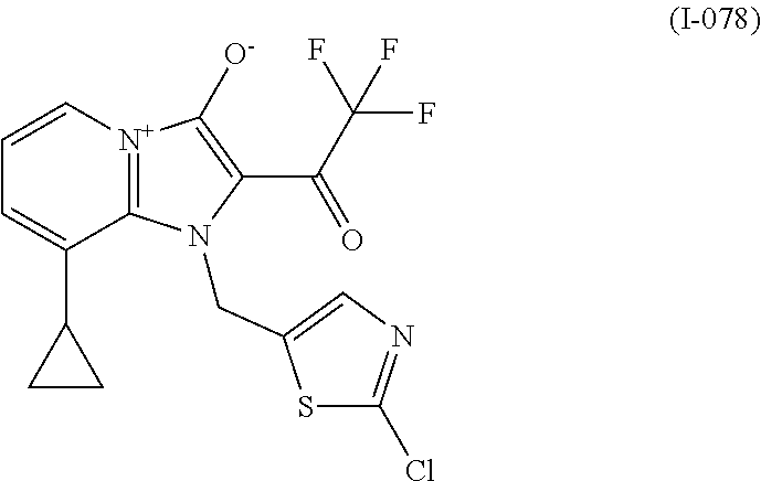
C1=C[N+]2=C(C(C3CC3)=C1)N(CC1=CN=C(Cl)S1)C(C(C(F)(F)F)=O)=C2[O-]
